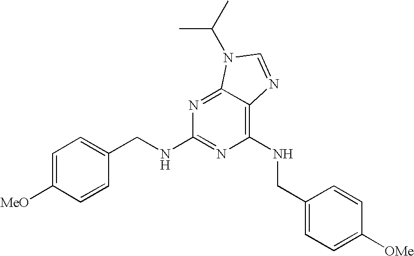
C1=C([MeO])C=CC(CNC2=NC(NCC3=CC=C([OMe])C=C3)=C3C(=N2)N(C(C)C)C=N3)=C1
